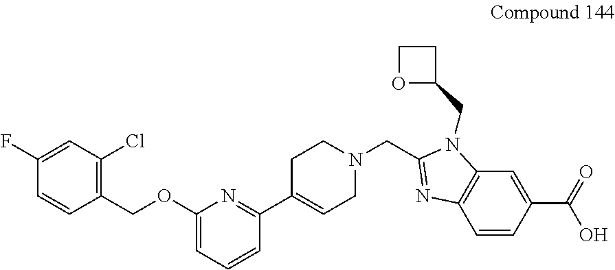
C1(F)=CC(Cl)=C(COC2=CC=CC(C3=CCN(CC4=NC5=C(N4CC4CCO4)C=C(C(=O)O)C=C5)CC3)=N2)C=C1
